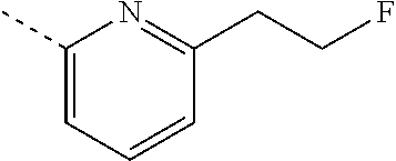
C1(C)=CC=CC(CCF)=N1
